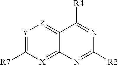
[Y]1=C([R7])[X]=C2C(=[z]1)C([R4])=NC([R2])=N2
